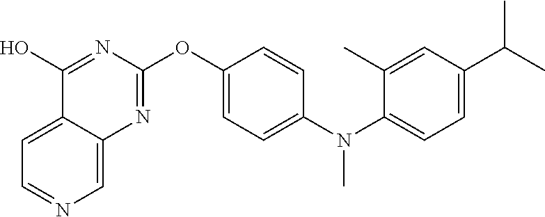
C12=CC=NC=C1N=C(OC1=CC=C(N(C3=CC=C(C(C)C)C=C3C)C)C=C1)N=C2O
